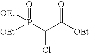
[OEt]P(C(C([OEt])=O)Cl)([OEt])=O
